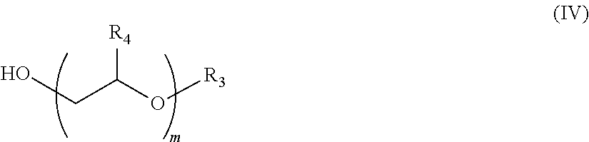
OCC(O[R3])[R4]
